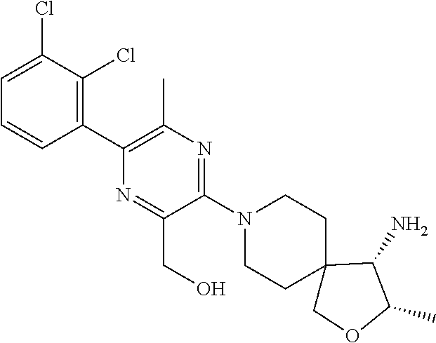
C1=C(Cl)C(Cl)=C(C2=C(C)N=C(N3CCC4(CC3)COC(C)C4N)C(CO)=N2)C=C1
